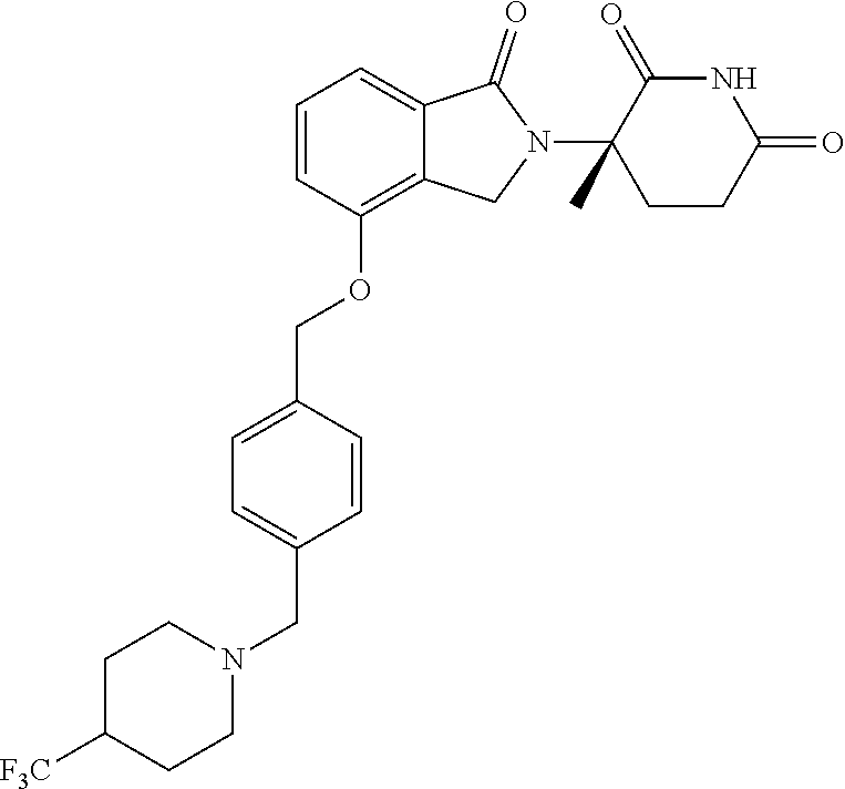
C1=CC(OCC2=CC=C(CN3CCC([F3C])CC3)C=C2)=C2C(=C1)C(=O)N(C1(C)C(=O)NC(=O)CC1)C2
